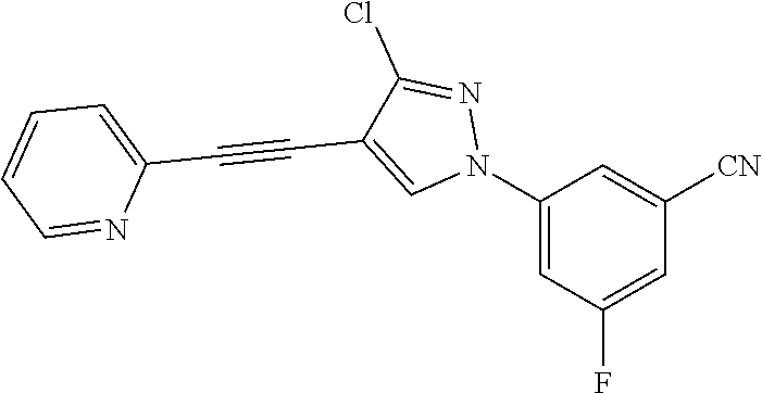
C1(N2N=C(Cl)C(C#CC3=CC=CC=N3)=C2)=CC(F)=CC([CN])=C1
